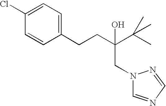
C(CC(O)(CN1C=NC=N1)C(C)(C)C)C1=CC=C(Cl)C=C1
